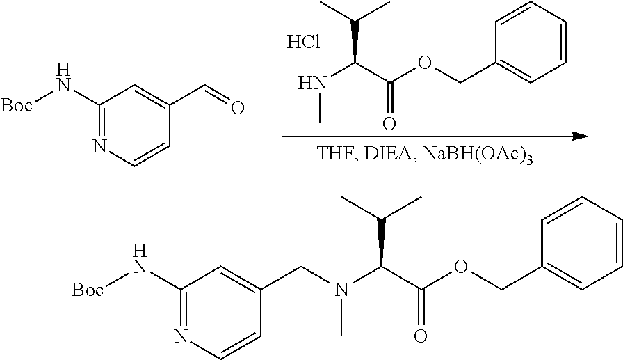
N(C(C(OCC1=CC=CC=C1)=O)C(C)C)C.Cl.C1(N[Boc])=NC=CC(C=O)=C1.N(C(C(OCC1=CC=CC=C1)=O)C(C)C)(C)CC1=CC(N[Boc])=NC=C1
